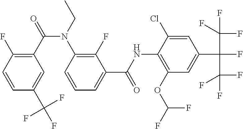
C1=CC(F)=C(C(=O)N(C2=C(F)C(C(NC3=C(OC(F)F)C=C(C(C(F)(F)F)(C(F)(F)F)F)C=C3Cl)=O)=CC=C2)CC)C=C1C(F)(F)F
